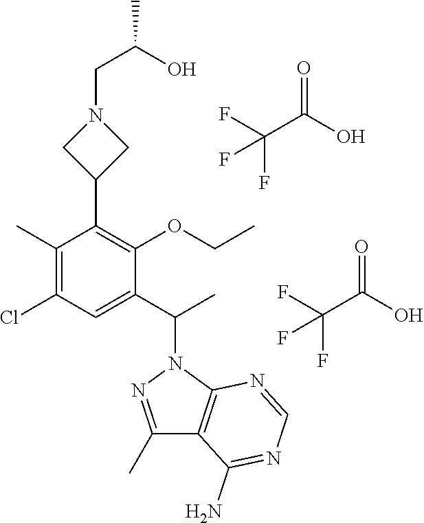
C1(C)=NN(C(C)C2=CC(Cl)=C(C)C(C3CN(CC(O)C)C3)=C2OCC)C2=C1C(N)=NC=N2.C(F)(F)(C(O)=O)F.C(F)(F)(C(O)=O)F
